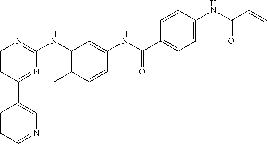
C1(C2=CN=CC=C2)=NC(NC2=C(C)C=CC(NC(C3=CC=C(NC(C=C)=O)C=C3)=O)=C2)=NC=C1
